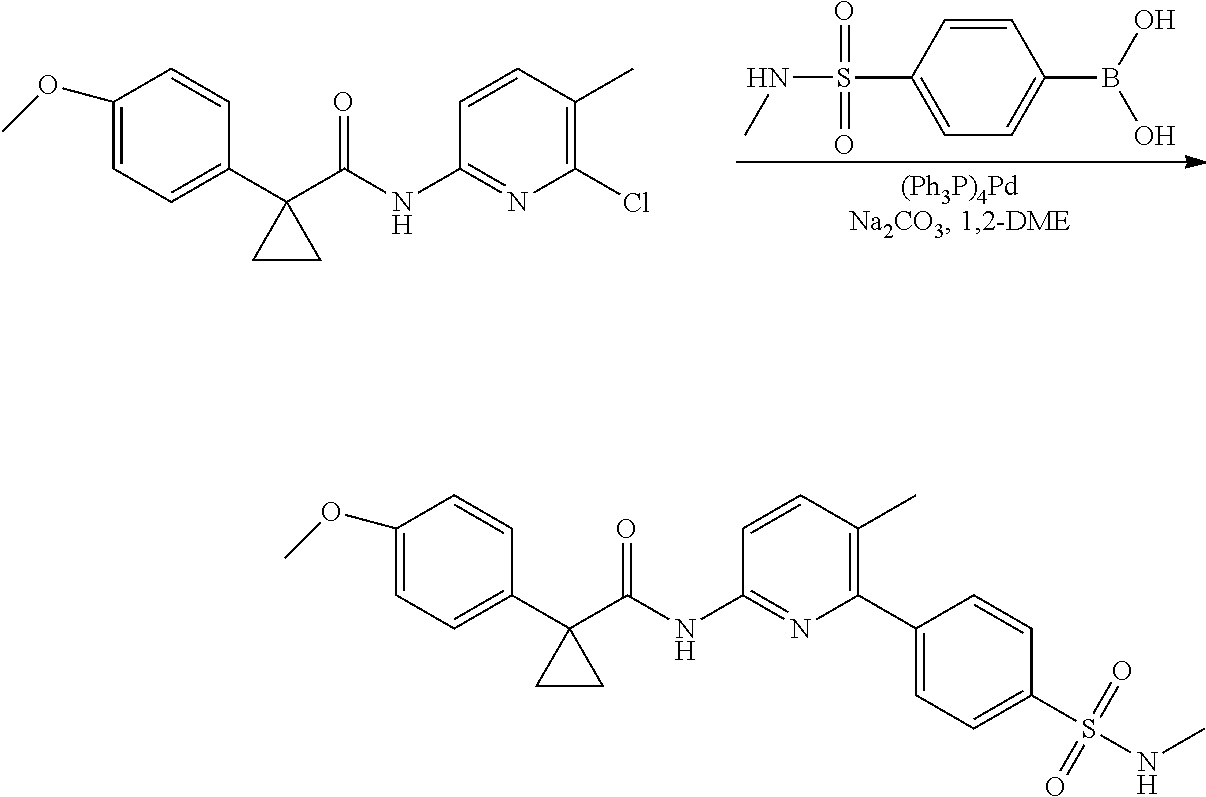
C1(OC)=CC=C(C2(C(NC3=NC(Cl)=C(C)C=C3)=O)CC2)C=C1.O=S(=O)(C1=CC=C(B(O)O)C=C1)NC.C1(OC)=CC=C(C2(C(NC3=NC(C4=CC=C(S(NC)(=O)=O)C=C4)=C(C)C=C3)=O)CC2)C=C1
